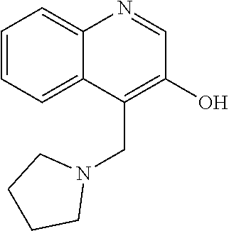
C1=CC=C2C(=C1)N=CC(O)=C2CN1CCCC1
